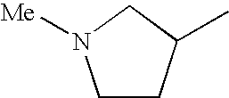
C1CC(C)CN1[Me]
